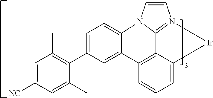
C1=C(C2=C(C)C=C([NC])C=C2C)C=C2C(=C1)N1C3=N(C=C1)[Ir]C1=CC=CC2=C13
